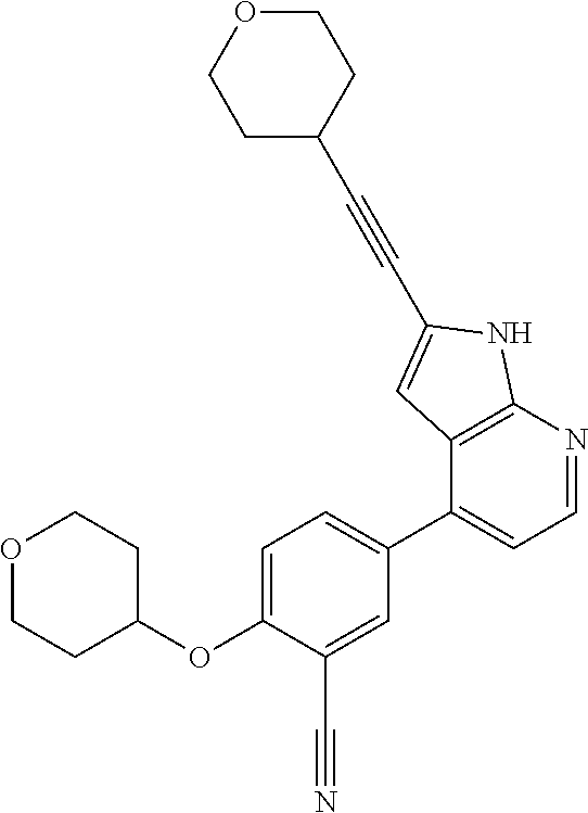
C1=C(OC2CCOCC2)C(C#N)=CC(C2=CC=NC3=C2C=C(C#CC2CCOCC2)N3)=C1
